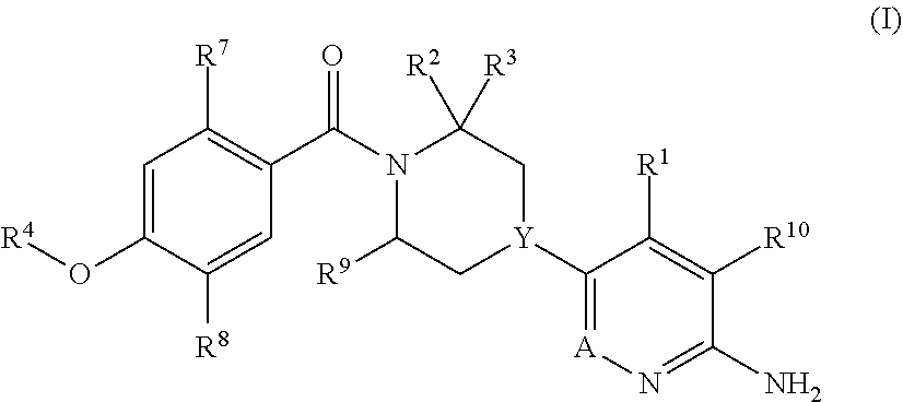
[A]1=C([Y]2CC([R9])N(C(C3=C([R7])C=C(O[R4])C([R8])=C3)=O)C([R2])([R3])C2)C([R1])=C([R10])C(N)=N1
